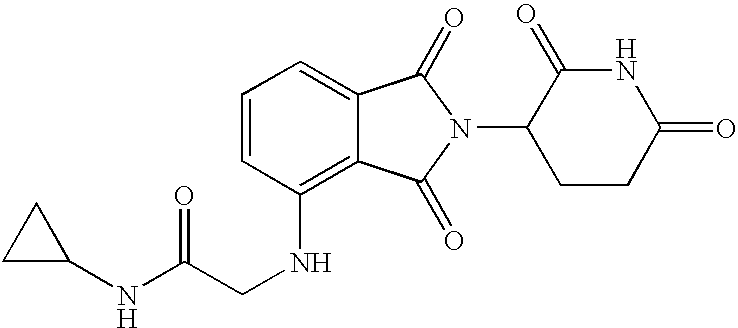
N(C1=C2C(=CC=C1)C(=O)N(C1CCC(=O)NC1=O)C2=O)CC(NC1CC1)=O
